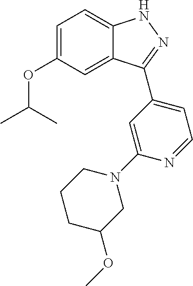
C1=C(OC(C)C)C=C2C(=C1)NN=C2C1=CC=NC(N2CCCC(OC)C2)=C1
